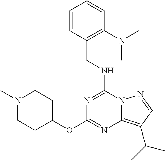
C(NC1=NC(OC2CCN(C)CC2)=NC2=C(C(C)C)C=NN12)C1=C(N(C)C)C=CC=C1
